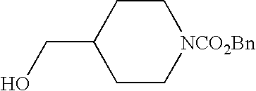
C1C[NCO2Bn]CCC1CO
